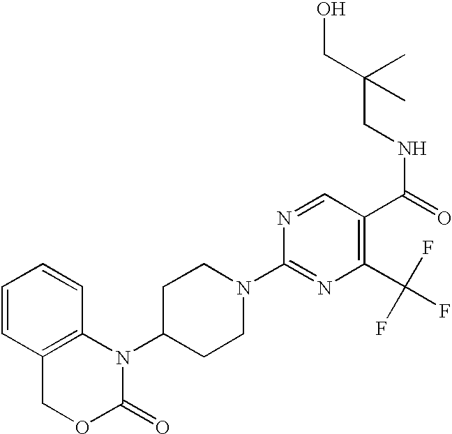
C1=CC2=C(C=C1)N(C1CCN(C3=NC(C(F)(F)F)=C(C(=O)NCC(C)(C)CO)C=N3)CC1)C(=O)OC2
